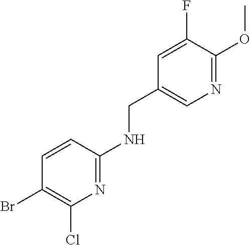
C1=C(F)C(OC)=NC=C1CNC1=NC(Cl)=C(Br)C=C1
